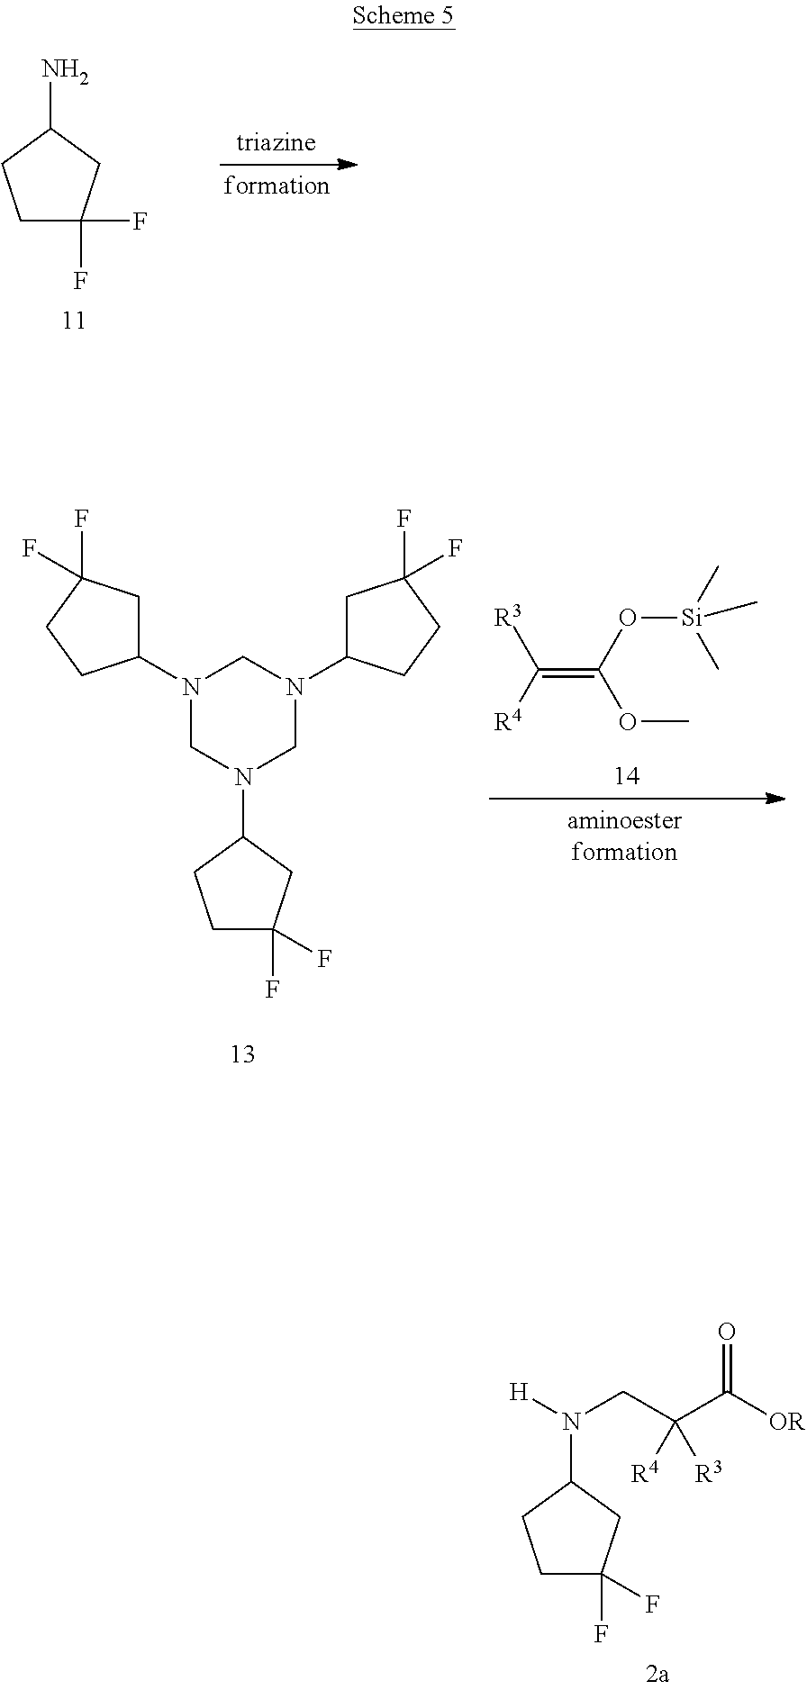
C1C(F)(F)CC(N(CC(C([OR])=O)([R4])[R3])[H])C1.C1C(F)(F)CC(N)C1.C(=C(O[Si](C)(C)C)OC)([R4])[R3].C1C(F)(F)CC(N2CN(C3CC(F)(F)CC3)CN(C3CC(F)(F)CC3)C2)C1
